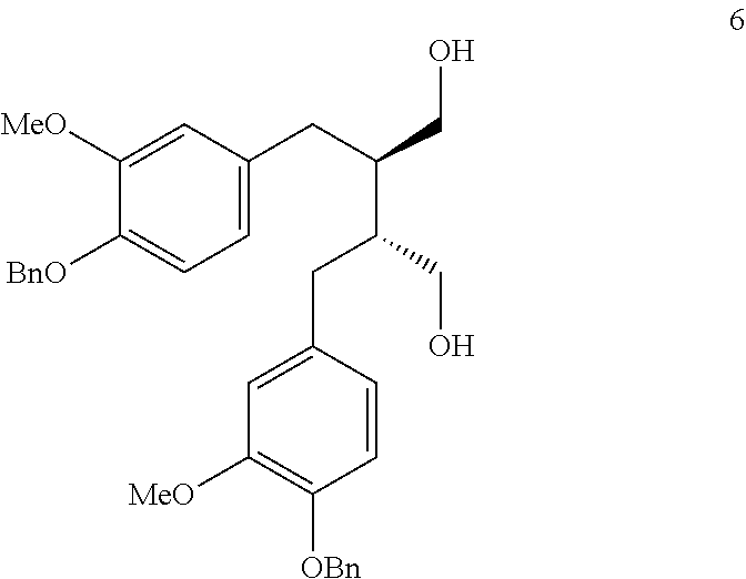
C1([MeO])=CC(CC(C(CO)CC2=CC([MeO])=C([OBn])C=C2)CO)=CC=C1[BnO]
